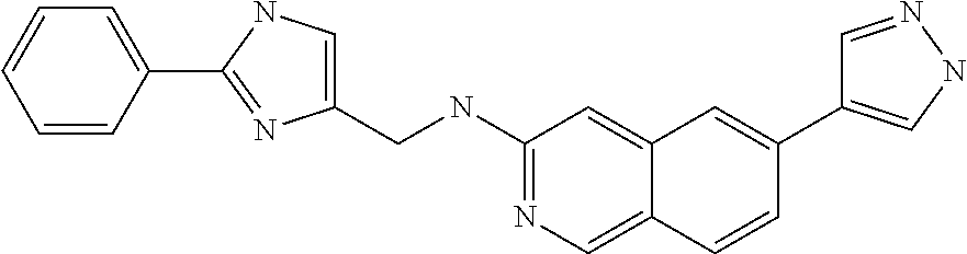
C1=CC2=CN=C(NCC3=CNC(C4=CC=CC=C4)=N3)C=C2C=C1C1=CNN=C1
